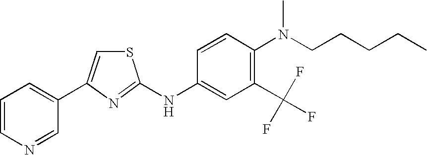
S1C=C(C2=CC=CN=C2)N=C1NC1=CC(C(F)(F)F)=C(N(C)CCCCC)C=C1
